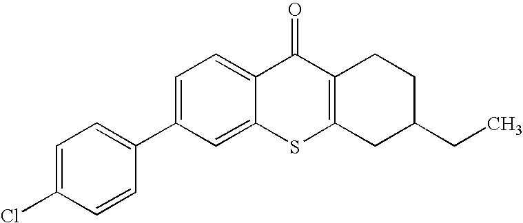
C1=C(Cl)C=CC(C2=CC=C3C(=C2)SC2=C(C3=O)CCC(CC)C2)=C1
